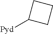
[Pyd]C1CCC1
